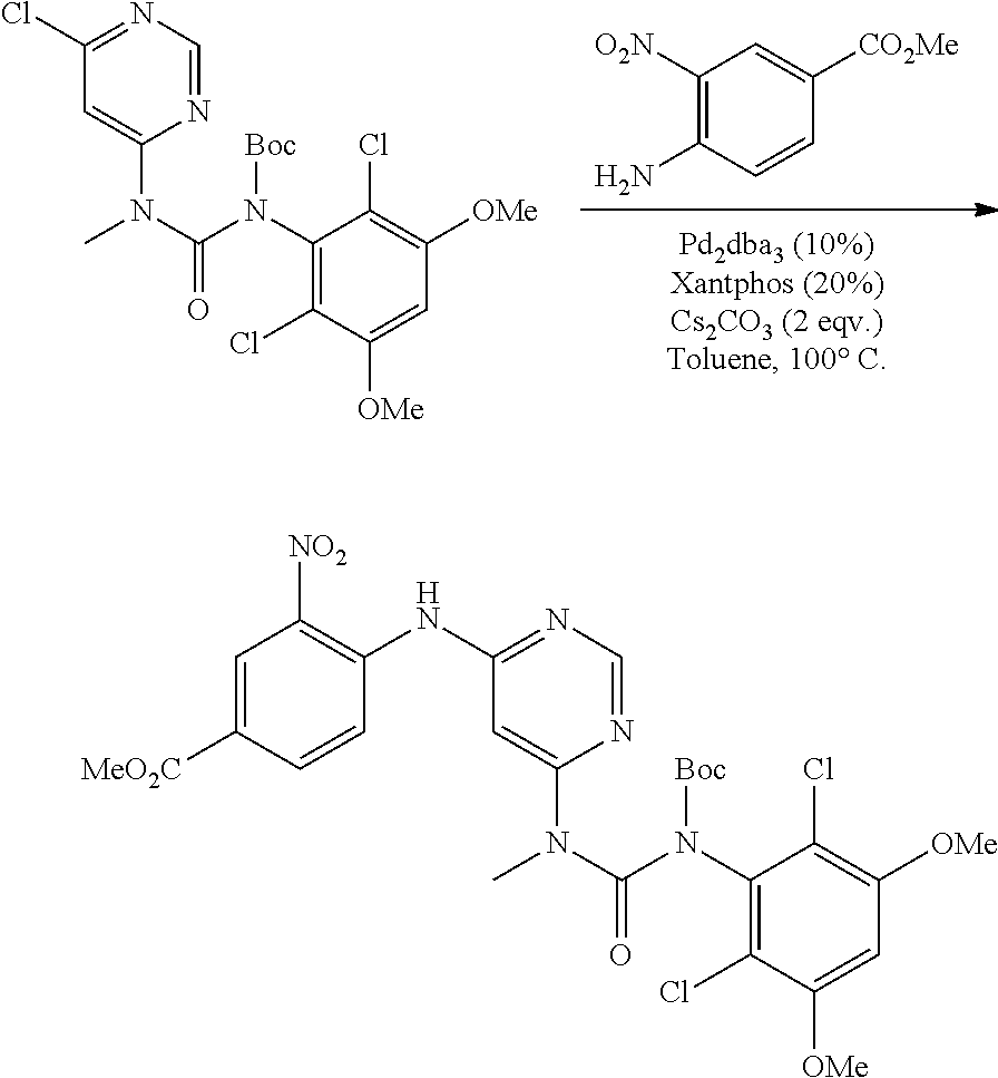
C1([O2N])=C(N)C=CC([CO2Me])=C1.C1(Cl)=NC=NC(N(C(N(C2=C(Cl)C([OMe])=CC([OMe])=C2Cl)[Boc])=O)C)=C1.C1=C([MeO2C])C=CC(NC2=NC=NC(N(C(N(C3=C(Cl)C([OMe])=CC([OMe])=C3Cl)[Boc])=O)C)=C2)=C1[NO2]
